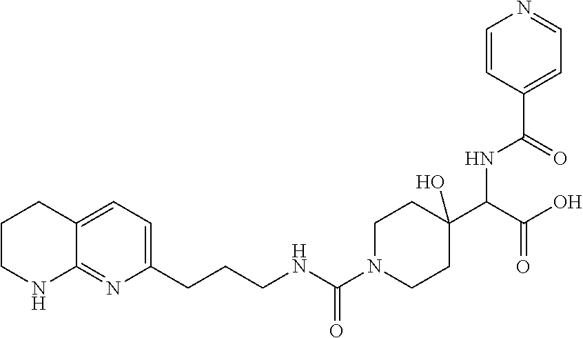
C1CNC2=NC(CCCNC(=O)N3CCC(C(C(=O)O)NC(C4=CC=NC=C4)=O)(O)CC3)=CC=C2C1
